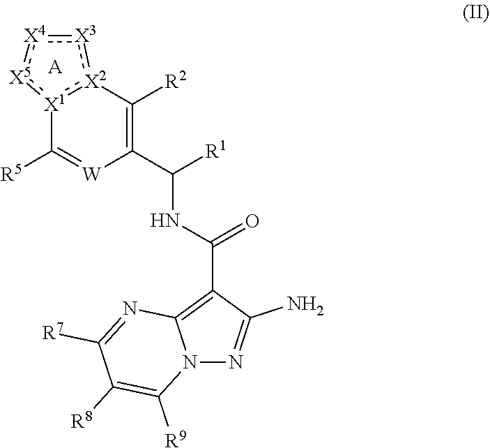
C1([R5])=[W]C(C(NC(C2=C3N(N=C2N)C([R9])=C([R8])C([R7])=N3)=O)[R1])=C([R2])[X2]2:[X3]:[X4]:[X5]:[X1]:21.[A]
